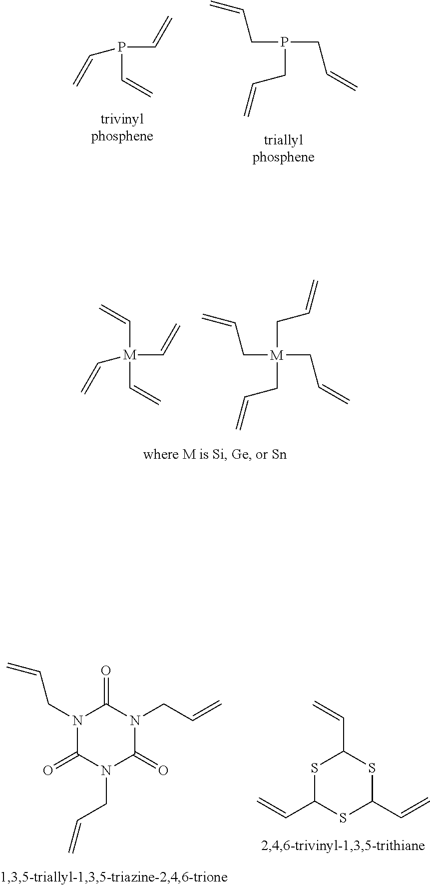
C([M](C=C)(C=C)C=C)=C.C([M](CC=C)(CC=C)CC=C)C=C.C(P(C=C)C=C)=C.C(P(CC=C)CC=C)C=C.N1(CC=C)C(=O)N(CC=C)C(=O)N(CC=C)C1=O.S1C(C=C)SC(C=C)SC1C=C
